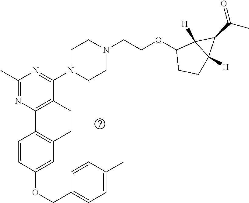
C1(OCC2=CC=C(C)C=C2)=CC2=C(C=C1)C1=C(CC2)C(N2CCN(CCOC3CCC4([H])C3([H])C4C(C)=O)CC2)=NC(C)=N1
